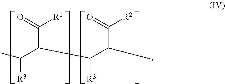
C(C(C(=O)[R1])C([R3])C(C(=O)[R2])C)(C)[R3]
